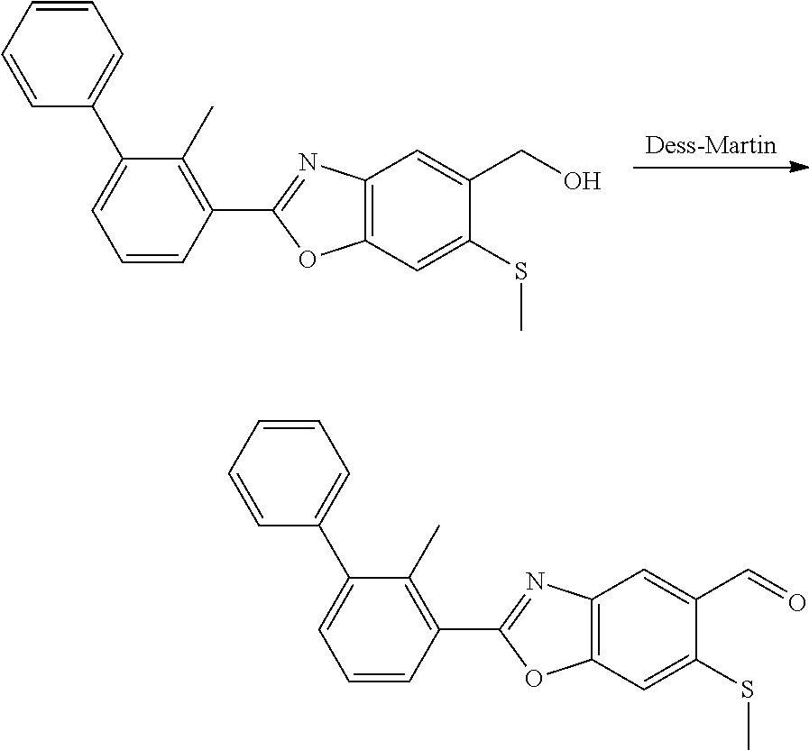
[Dess-Martin].C12=C(C=C(SC)C(CO)=C1)OC(C1=C(C)C(C3=CC=CC=C3)=CC=C1)=N2.C12=C(C=C(SC)C(C=O)=C1)OC(C1=C(C)C(C3=CC=CC=C3)=CC=C1)=N2
